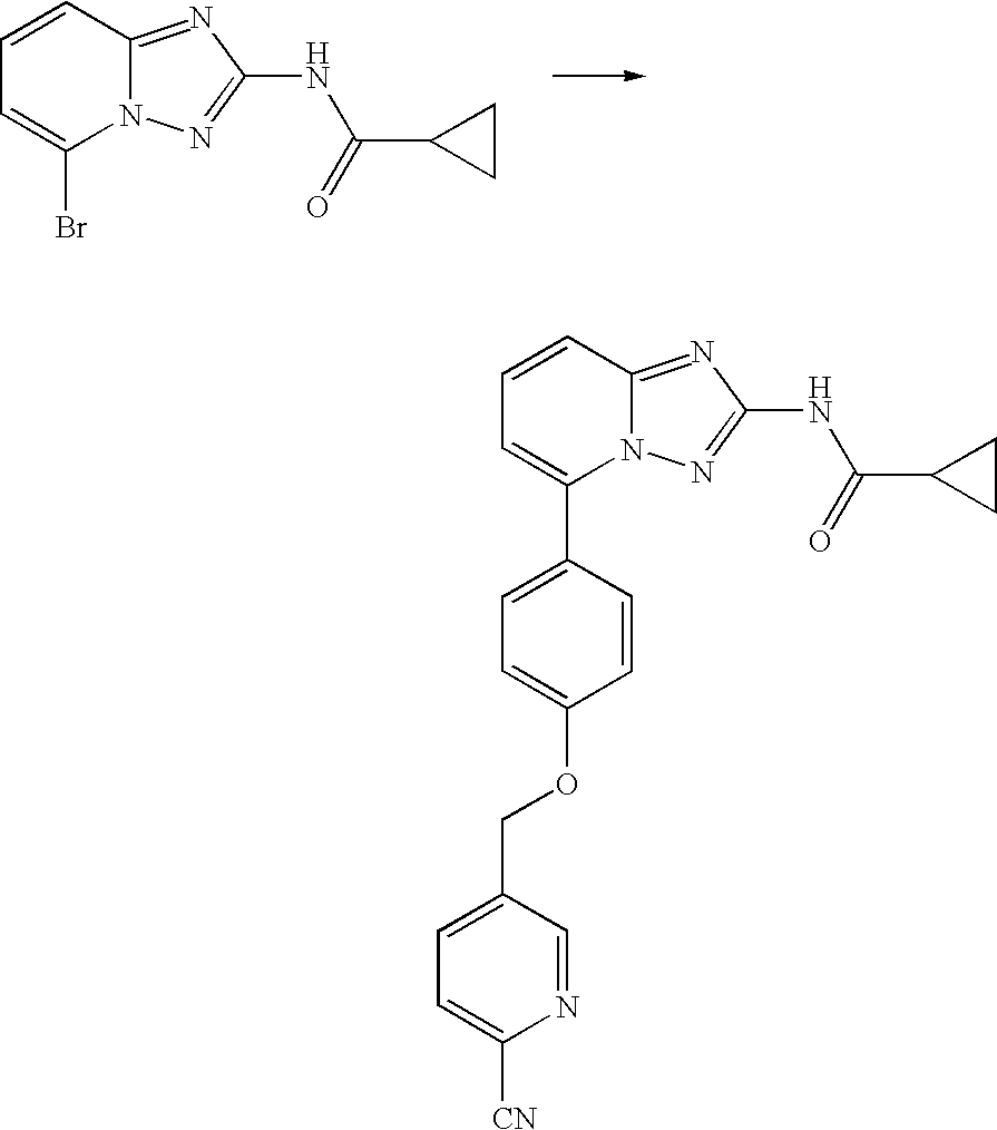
C1=CC2=NC(NC(C3CC3)=O)=NN2C(C2=CC=C(OCC3=CC=C([CN])N=C3)C=C2)=C1.C1=CC2=NC(NC(C3CC3)=O)=NN2C(Br)=C1
